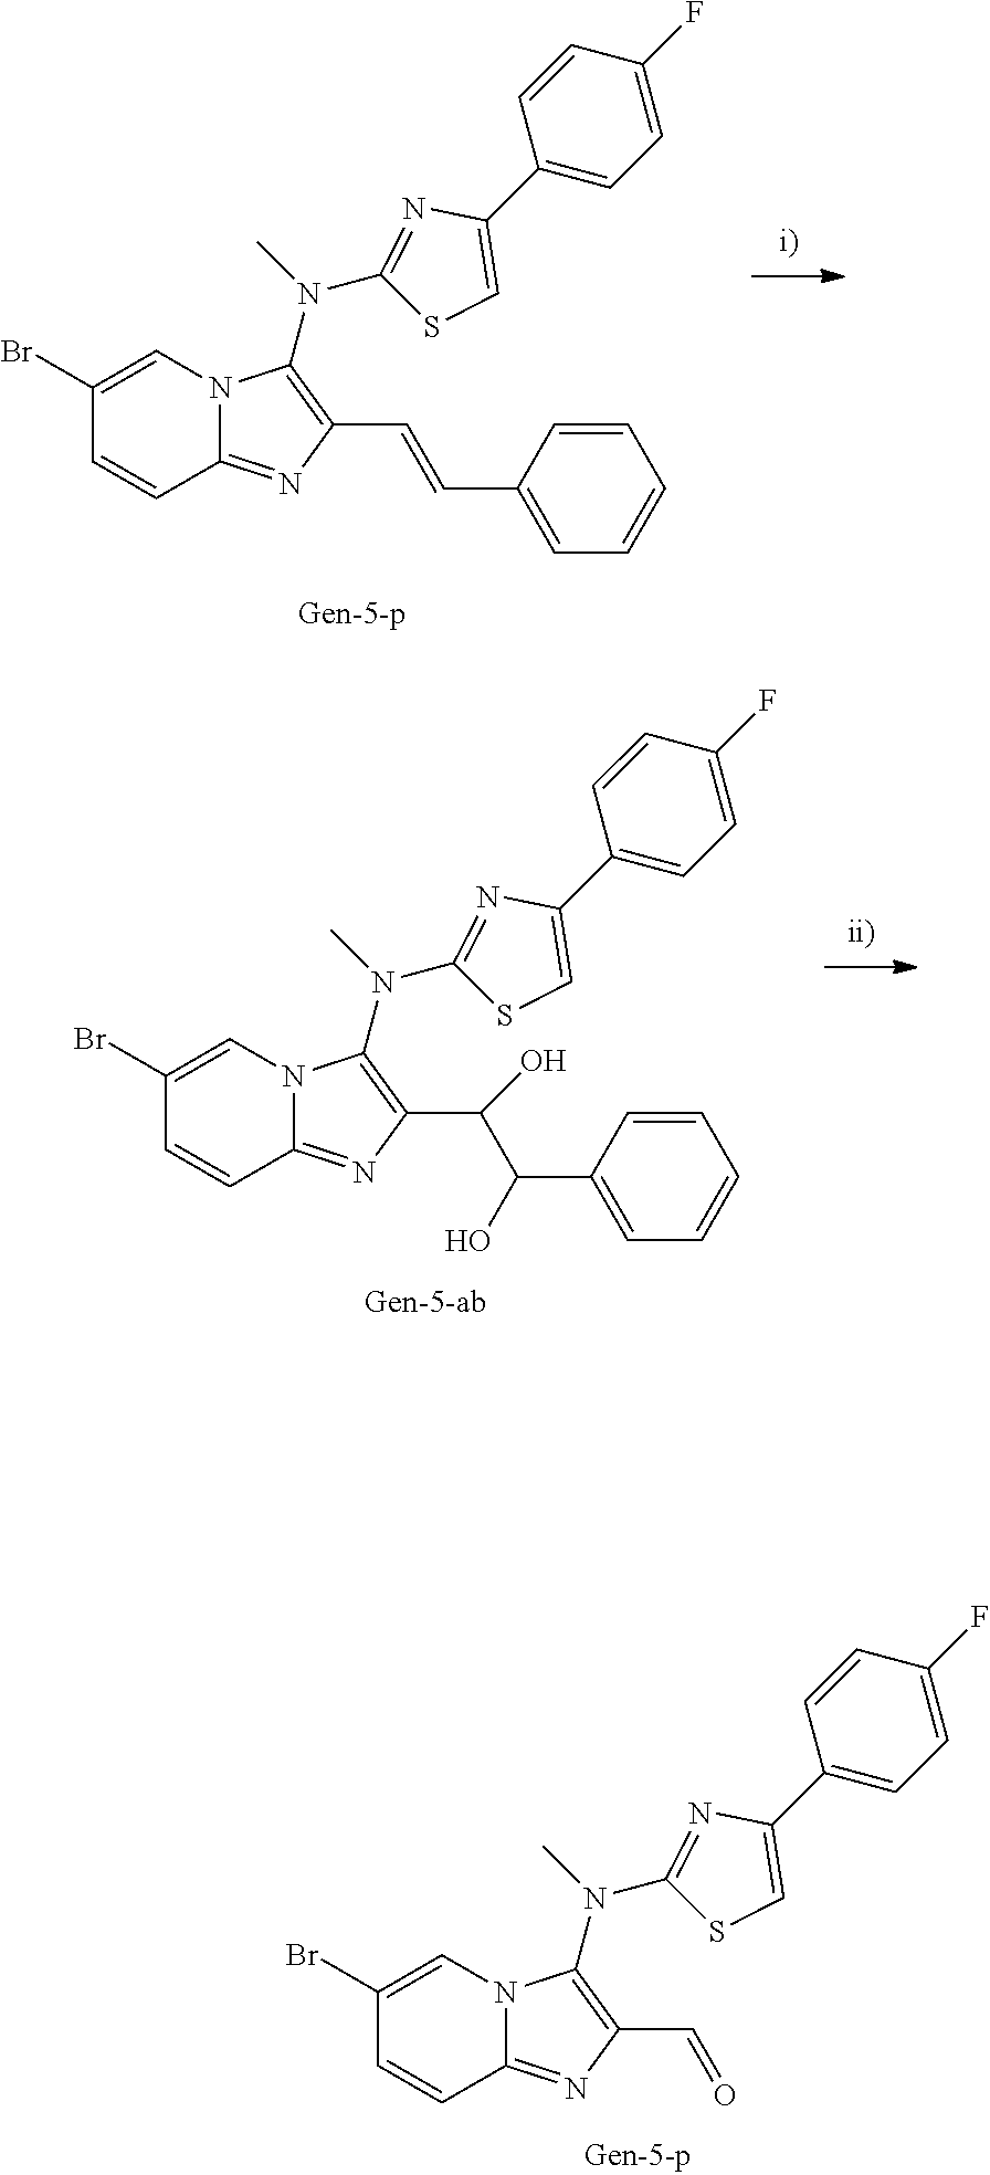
C1(C2=CSC(N(C3=C(C=O)N=C4C=CC(Br)=CN43)C)=N2)=CC=C(F)C=C1.C1(C2=CSC(N(C3=C(C(C(O)C4=CC=CC=C4)O)N=C4C=CC(Br)=CN43)C)=N2)=CC=C(F)C=C1.C1(C2=CSC(N(C3=C(C=CC4=CC=CC=C4)N=C4C=CC(Br)=CN43)C)=N2)=CC=C(F)C=C1
